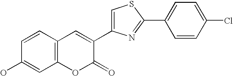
C1=CC2=C(C=C1O)OC(=O)C(C1=CSC(C3=CC=C(Cl)C=C3)=N1)=C2
